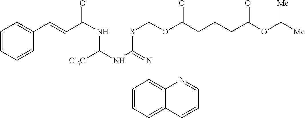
C1=CC=CC(C=CC(NC(NC(SCOC(CCCC(OC([Me])[Me])=O)=O)=NC2=C3C(=CC=C2)C=CC=N3)[Cl3C])=O)=C1
